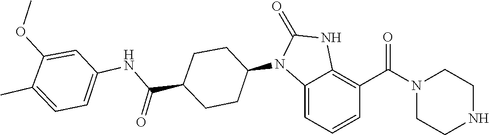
C1(=O)NC2=C(C(N3CCNCC3)=O)C=CC=C2N1C1CCC(C(NC2=CC=C(C)C(OC)=C2)=O)CC1
